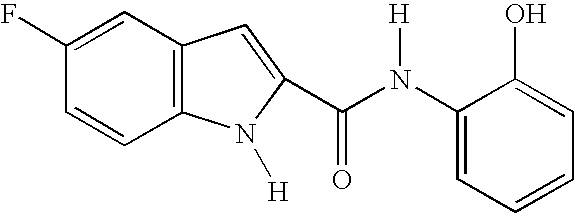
C1=C(F)C=CC2=C1C=C(C(N(C1=CC=CC=C1O)[H])=O)N2[H]
